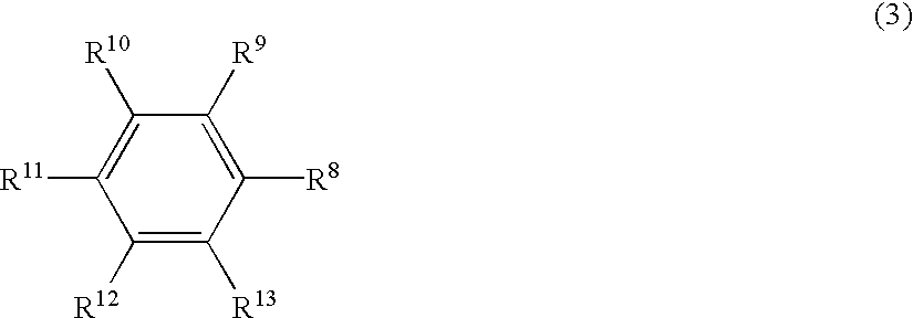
C1([R10])=C([R11])C([R12])=C([R13])C([R8])=C1[R9]
